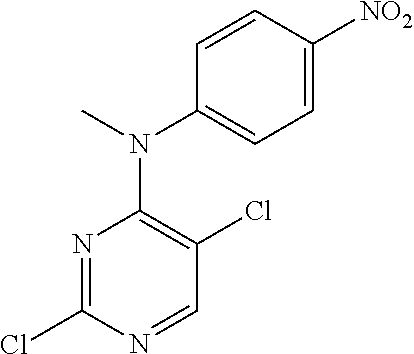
N1=C(Cl)N=CC(Cl)=C1N(C1=CC=C([NO2])C=C1)C
